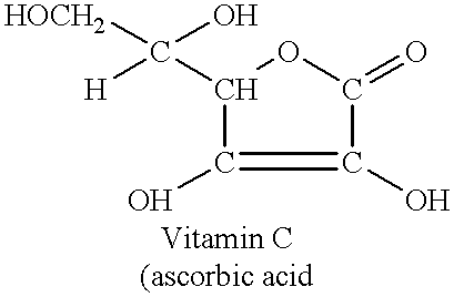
C1(C([HOCH2])(O)[H])C(O)=C(O)C(=O)O1
